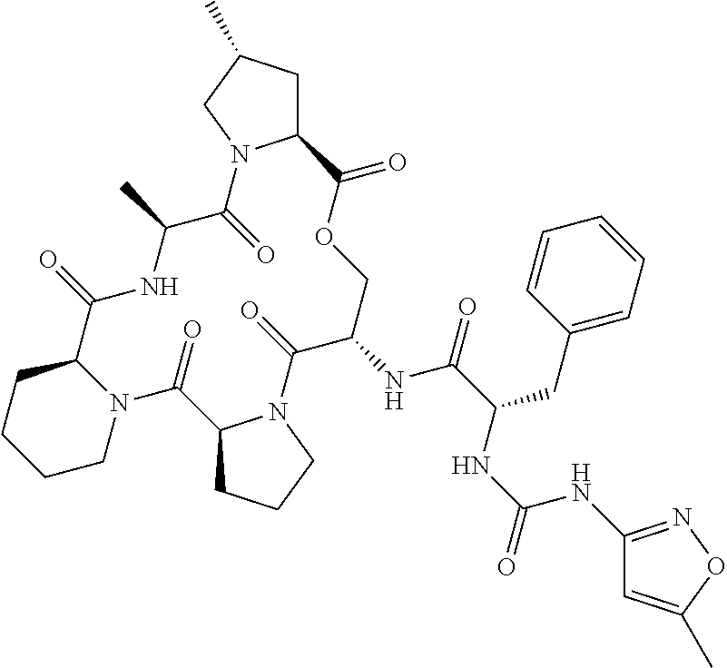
C1CN2C(CC1)C(=O)NC(C)C(=O)N1C(CC(C)C1)C(=O)OCC(NC(=O)C(CC1=CC=CC=C1)NC(NC1=NOC(C)=C1)=O)C(=O)N1C(C2=O)CCC1
